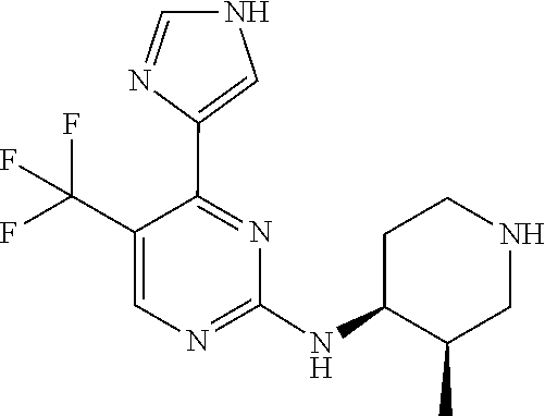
C1(NC2C(C)CNCC2)=NC=C(C(F)(F)F)C(C2=CNC=N2)=N1
